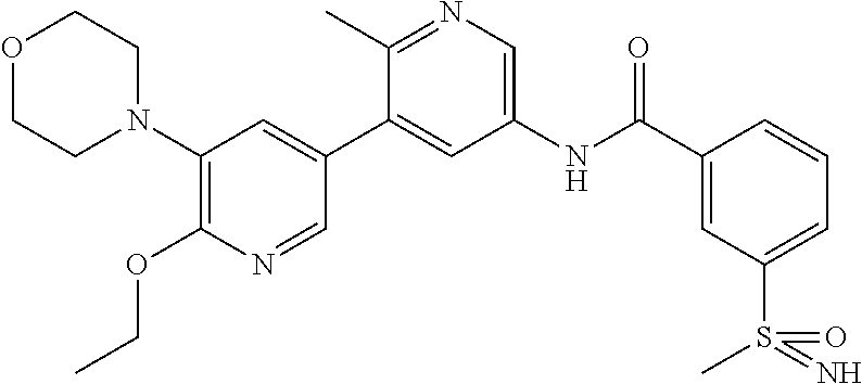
O1CCN(C2=C(OCC)N=CC(C3=CC(NC(C4=CC(S(C)(=N)=O)=CC=C4)=O)=CN=C3C)=C2)CC1
